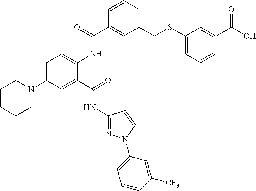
C1=C(N2CCCCC2)C=C(C(=O)NC2=NN(C3=CC=CC([CF3])=C3)C=C2)C(NC(C2=CC(CSC3=CC=CC(C(O)=O)=C3)=CC=C2)=O)=C1
